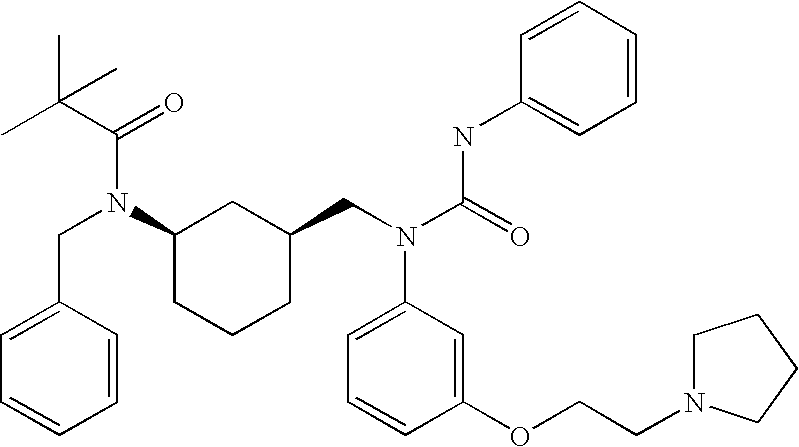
C1C(CN(C(=O)NC2=CC=CC=C2)C2=CC=CC(OCCN3CCCC3)=C2)CC(N(CC2=CC=CC=C2)C(C(C)(C)C)=O)CC1
